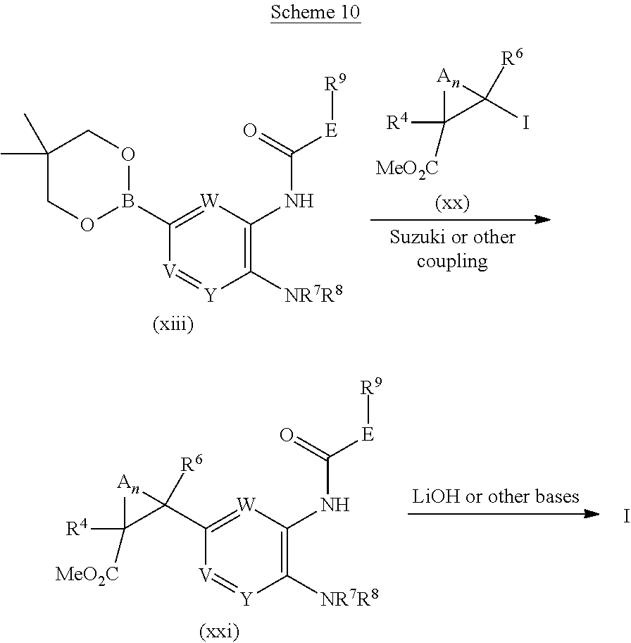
[W]1=C(B2OCC(C)(C)CO2)[V]=[Y]C([NR7R8])=C1NC([E][R9])=O.[(xiii)].IC1([R6])C([R4])([MeO2C])[An]1.[W]1=C(C2([R6])C([R4])([MeO2C])[An]2)[V]=[Y]C([NR7R8])=C1NC([E][R9])=O.I
